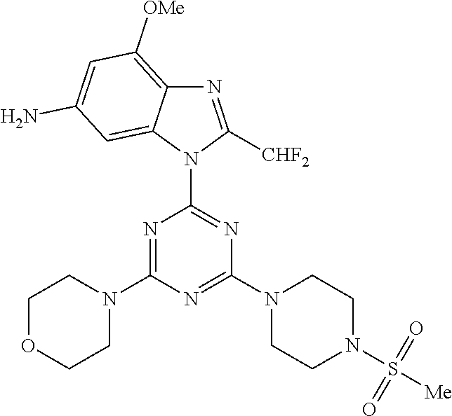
N1=C(N2CCOCC2)N=C(N2CCN(S([Me])(=O)=O)CC2)N=C1N1C([CHF2])=NC2=C([OMe])C=C(N)C=C12
